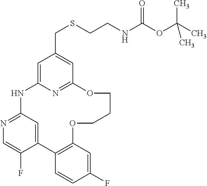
C12=CC(=NC=C1F)NC1=CC(CSCCNC(OC(C)(C)C)=O)=CC(=N1)OCCCOC1=C2C=CC(F)=C1
